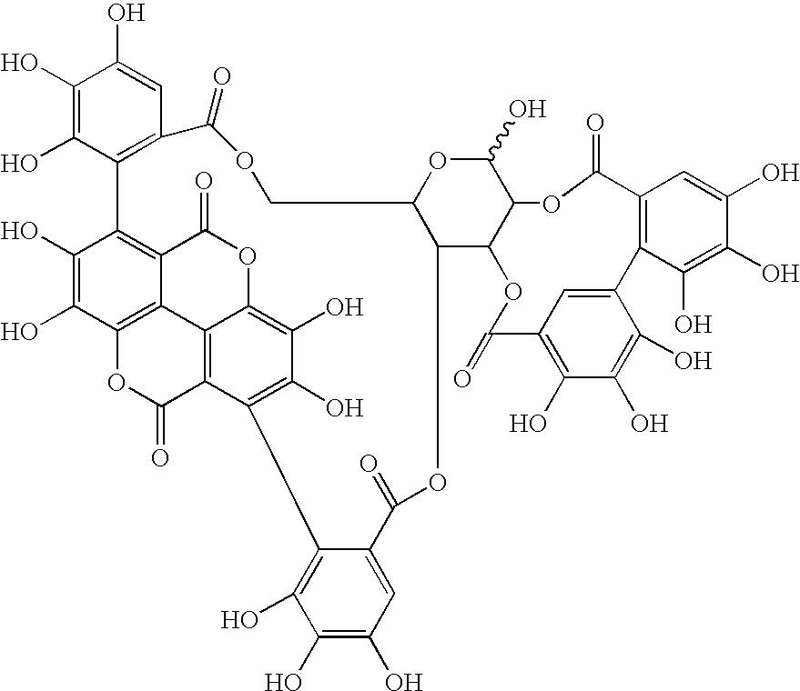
C1(O)=C(O)C2=C(C=C1O)C(=O)OCC1C(OC(=O)C3=CC(O)=C(O)C(O)=C3C3=C(O)C(O)=C4C5=C3C(=O)OC3=C5C(=C2C(O)=C3O)C(=O)O4)C2C(C(O)O1)OC(=O)C1=C(C3=CC(=C(O)C(O)=C3O)C(=O)O2)C(O)=C(O)C(O)=C1
